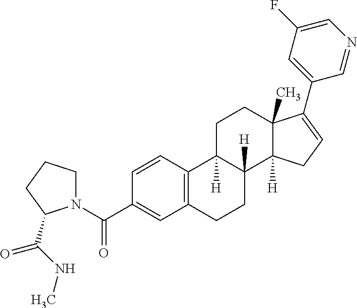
C12=C(C=CC(C(=O)N3CCCC3C(NC)=O)=C1)C1([H])C([H])(CC2)C2([H])C(C)(CC1)C(C1=CC(F)=CN=C1)=CC2
